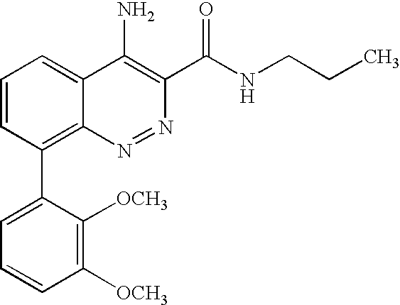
C1=CC(C2=CC=CC([OCH3])=C2[OCH3])=C2C(=C1)C(N)=C(C(NCCC)=O)N=N2
